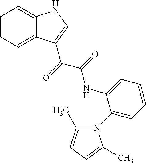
C1=CC=C2C(=C1)NC=C2C(C(=O)NC1=CC=CC=C1N1C(C)=CC=C1C)=O
